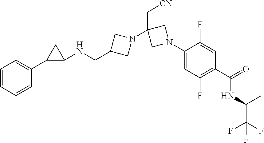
C1=CC=CC(C2C(NCC3CN(C4(C[CN])CN(C5=CC(F)=C(C(=O)NC(C)C(F)(F)F)C=C5F)C4)C3)C2)=C1
